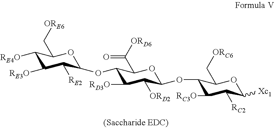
C1([RE4O])C([RE3O])C([RE2])C(OC2C([RD3O])C([ORD2])C(OC3C([RC3O])C([RC2])C([Xc1])OC3C[ORC6])OC2C([ORD6])=O)OC1C[ORE6]
